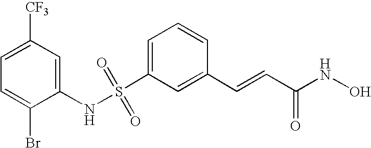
S(C1=CC=CC(C=CC(NO)=O)=C1)(NC1=CC([CF3])=CC=C1Br)(=O)=O
